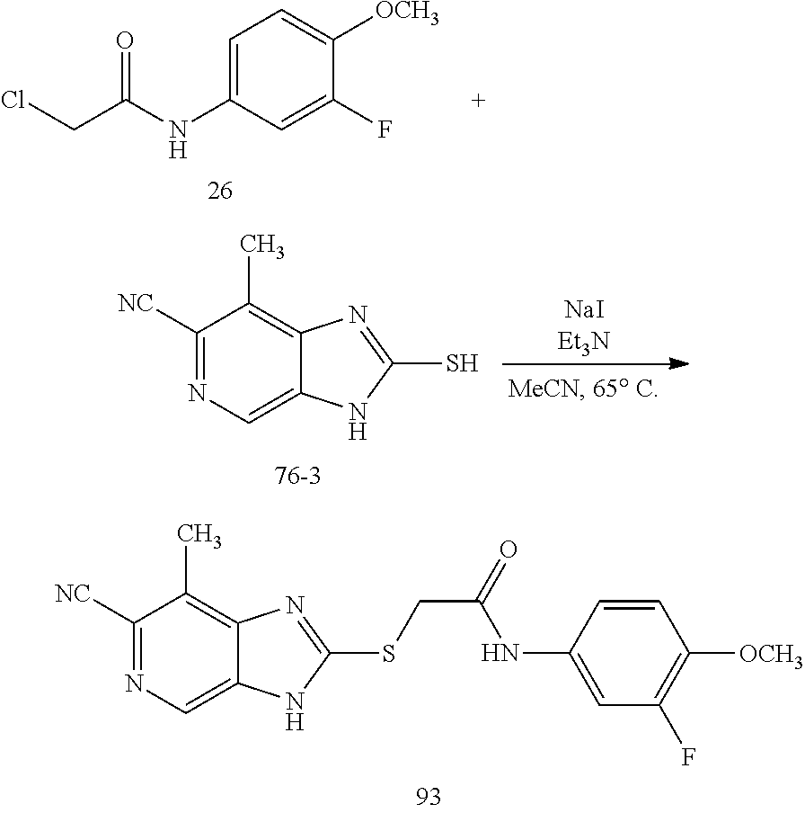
C1([NC])=NC=C2C(=C1C)N=C(SCC(NC1=CC(F)=C([OCH3])C=C1)=O)N2.ClCC(NC1=CC=C([OCH3])C(F)=C1)=O.C1([NC])=NC=C2C(=C1C)N=C(S)N2
